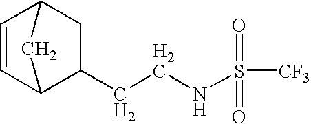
C1C2CC(C1CCNS([CF3])(=O)=O)C=C2
